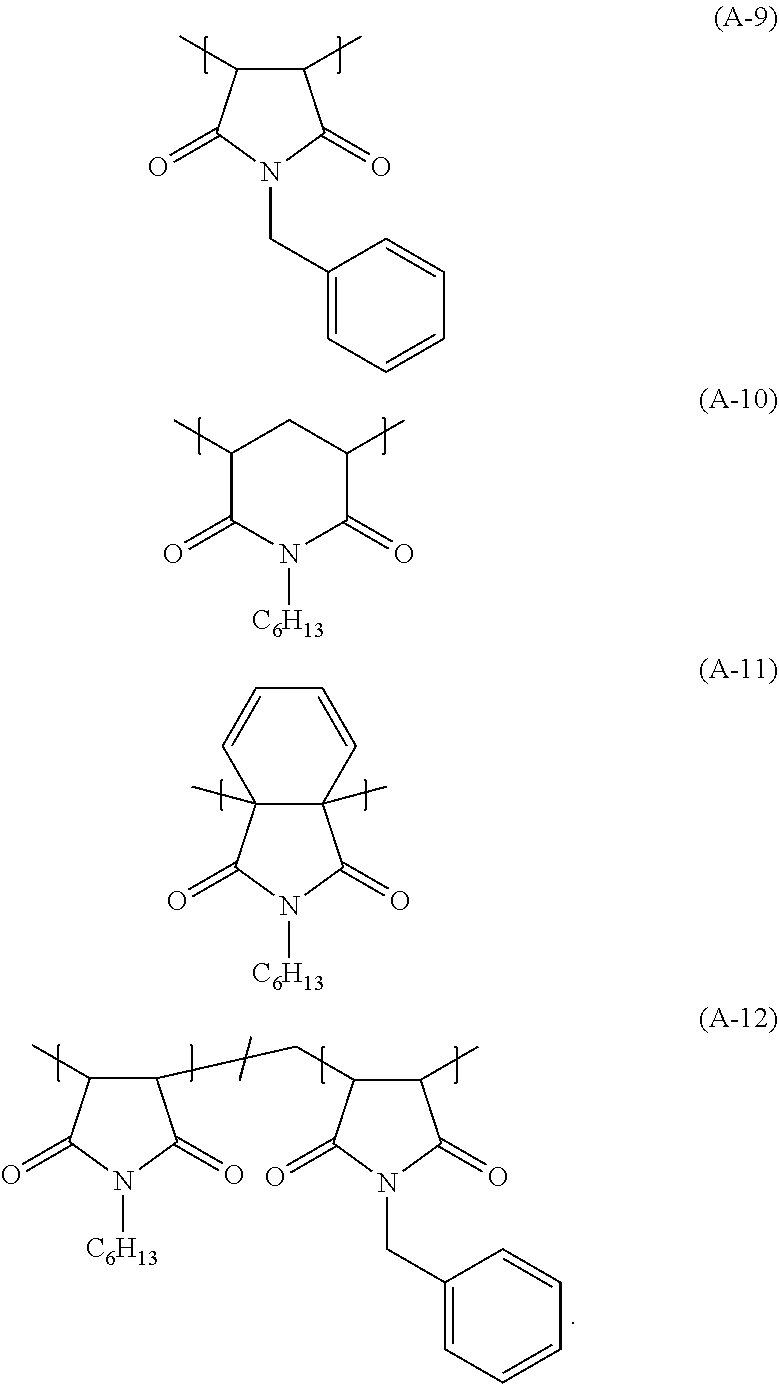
C1(C)C(C)C(=O)N(CC2=CC=CC=C2)C1=O.C1(C)C(=O)N([C6H13])C(=O)C(C)C1.C1=CC2(C)C(C)(C=C1)C(=O)N([C6H13])C2=O.C1(CC2C(C)C(=O)N(CC3=CC=CC=C3)C2=O)C(C)C(=O)N([C6H13])C1=O
